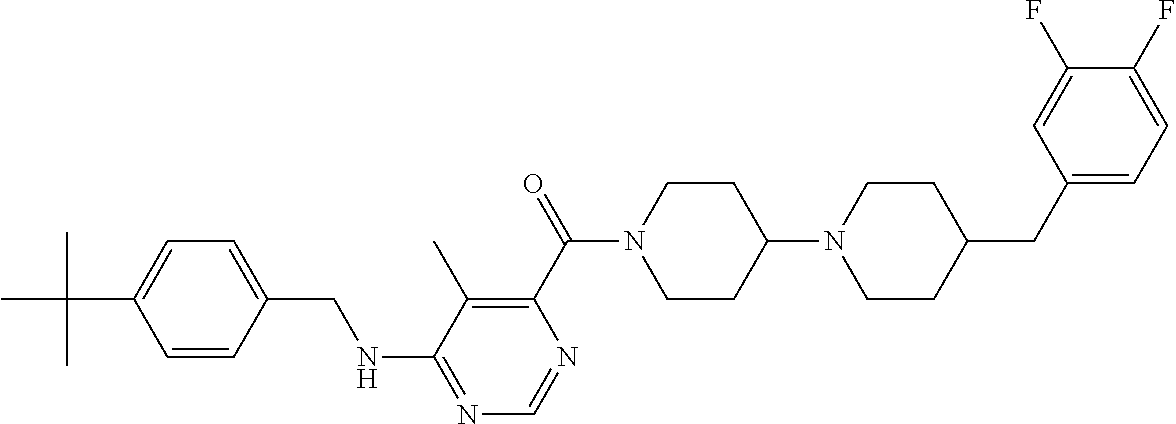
C1=CC(CNC2=NC=NC(C(=O)N3CCC(N4CCC(CC5=CC=C(F)C(F)=C5)CC4)CC3)=C2C)=CC=C1C(C)(C)C
